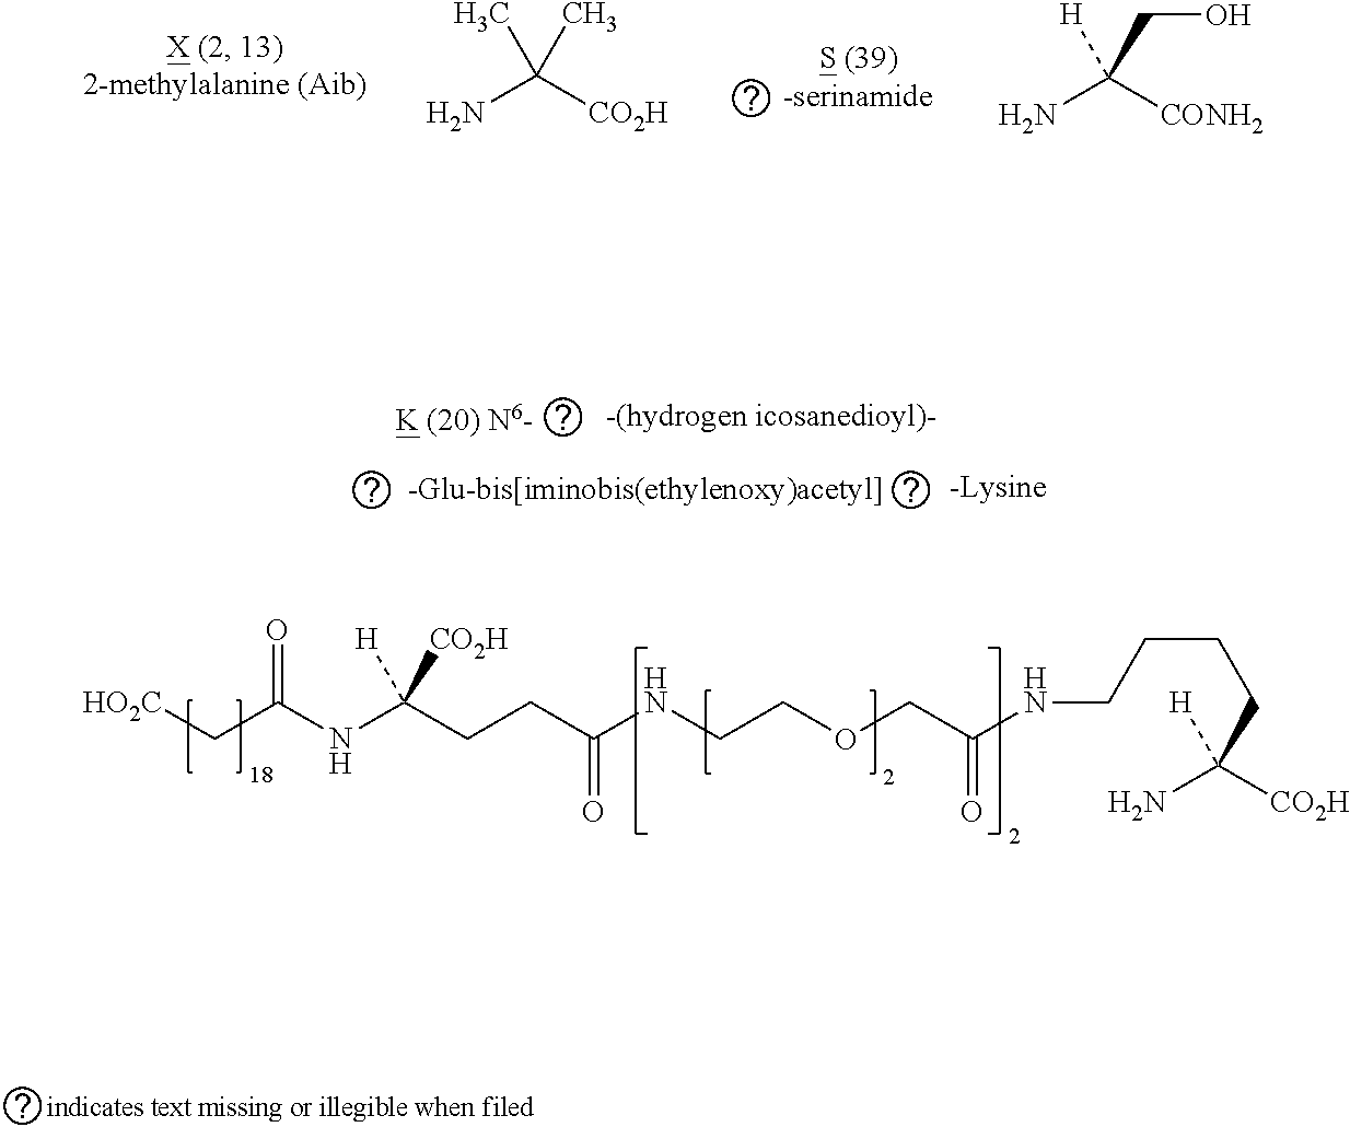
NC([CO2H])(C)C.NC([CONH2])(CO)[H].[HO2C]CC(NC(CCC(NCCOCC(NCCCCC([H])(N)[CO2H])=O)=O)([CO2H])[H])=O
